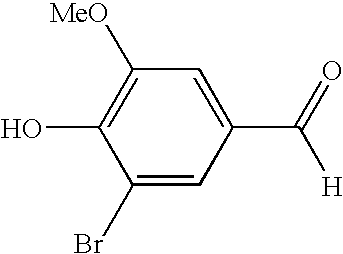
C1(Br)=CC(C(=O)[H])=CC([MeO])=C1O
